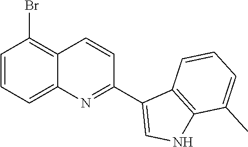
C1=CC=C2C(=C1Br)C=CC(C1=CNC3=C1C=CC=C3C)=N2
